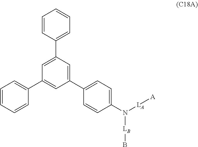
C1(C2=CC=C(N([LA][A])[LB]B)C=C2)=CC(C2=CC=CC=C2)=CC(C2=CC=CC=C2)=C1
